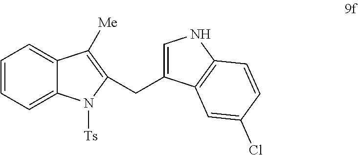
C1=CC=C2C(=C1)C([Me])=C(CC1=CNC3=C1C=C(Cl)C=C3)N2[Ts]
